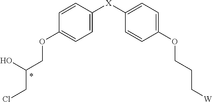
C1=CC([X]C2=CC=C(OCCC[W])C=C2)=CC=C1OCC(O)CCl
